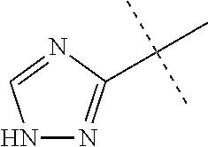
N1N=C(C(C)(C)C)N=C1
